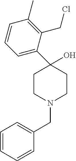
C1CN(CC2=CC=CC=C2)CCC1(O)C1=CC=CC(C)=C1CCl
